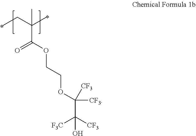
C(C(OCCOC([CF3])([CF3])C([CF3])([F3C])O)=O)(C)(CC)C
